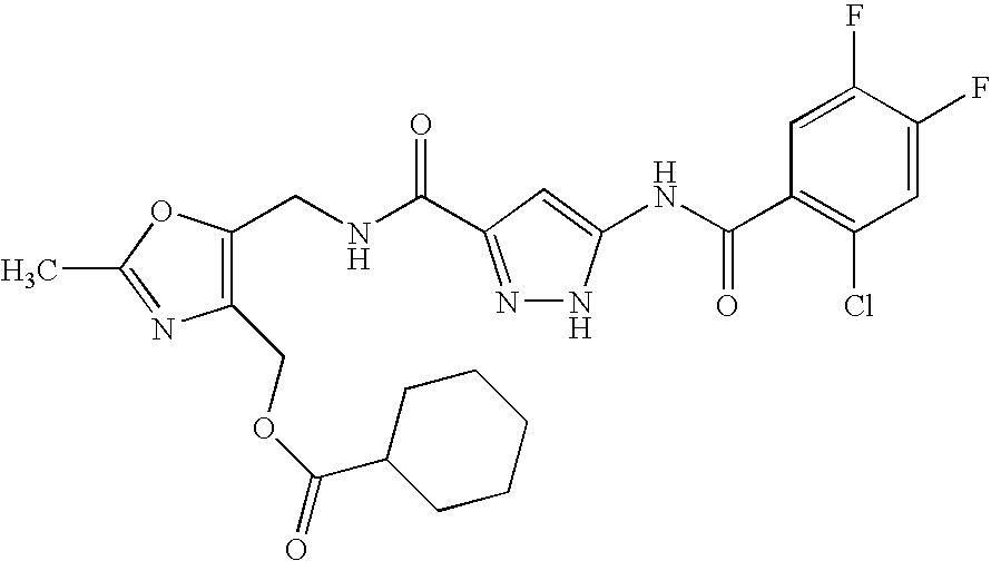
C1(COC(=O)C2CCCCC2)=C(CNC(=O)C2=NNC(NC(C3=C(Cl)C=C(F)C(F)=C3)=O)=C2)OC(C)=N1
